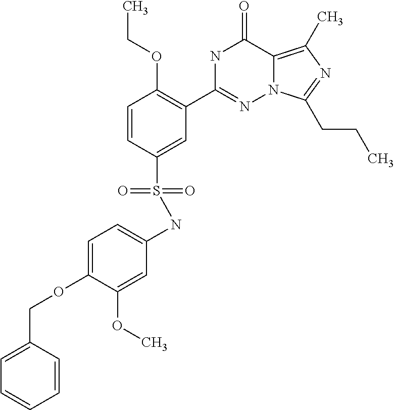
N1C(C2=C(OCC)C=CC(S(=O)(=O)NC3=CC=C(OCC4=CC=CC=C4)C(OC)=C3)=C2)=NN2C(=C(C)N=C2CCC)C1=O
